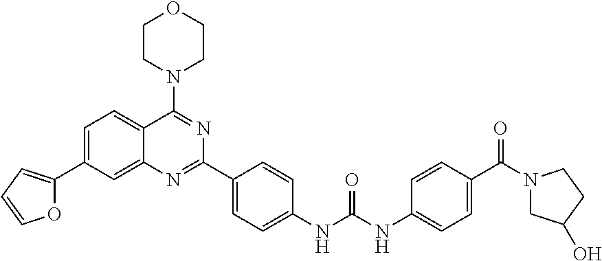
C1=C(C2=CC=CO2)C=C2C(=C1)C(N1CCOCC1)=NC(C1=CC=C(NC(NC3=CC=C(C(N4CC(O)CC4)=O)C=C3)=O)C=C1)=N2
